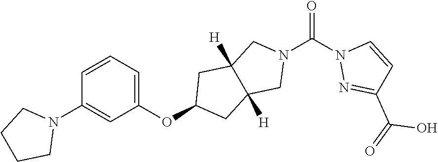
C1=CC=C(OC2CC3([H])C([H])(C2)CN(C(=O)N2N=C(C(O)=O)C=C2)C3)C=C1N1CCCC1
